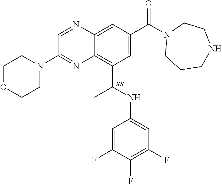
C1OCCN(C2=NC3=C(C(NC4=CC(F)=C(F)C(F)=C4)C)C=C(C(N4CCCNCC4)=O)C=C3N=C2)C1
